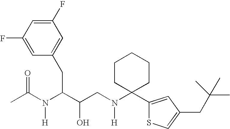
C1(F)=CC(F)=CC(CC(N(C(C)=O)[H])C(O)CN(C2(C3=CC(CC(C)(C)C)=CS3)CCCCC2)[H])=C1
